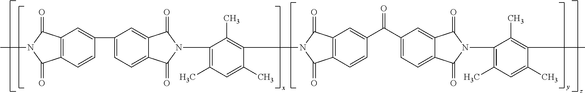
C12=C(C(=O)N(C)C1=O)C=C(C1=CC=C3C(=C1)C(=O)N(C1=C(C)C=C(C)C(N4C(=O)C5=C(C4=O)C=C(C(C4=CC=C6C(=C4)C(=O)N(C4=C(C)C=C(C)C(C)=C4C)C6=O)=O)C=C5)=C1C)C3=O)C=C2
